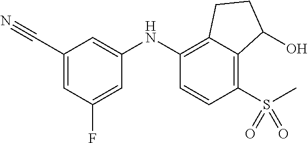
C1(NC2=CC(C#N)=CC(F)=C2)=C2C(=C(S(=O)(=O)C)C=C1)C(O)CC2
